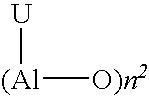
[(Al]([O)n2])[U]
